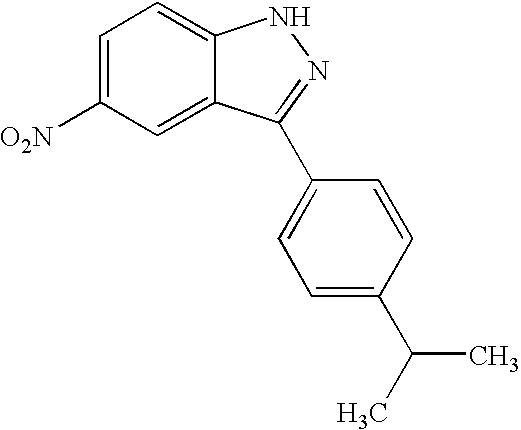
C1=C([O2N])C=C2C(=C1)NN=C2C1=CC=C(C(C)C)C=C1
